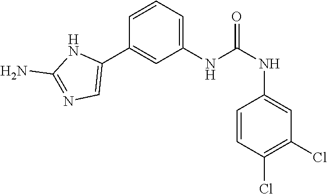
C1(NC(NC2=CC(Cl)=C(Cl)C=C2)=O)=CC=CC(C2=CN=C(N)N2)=C1
